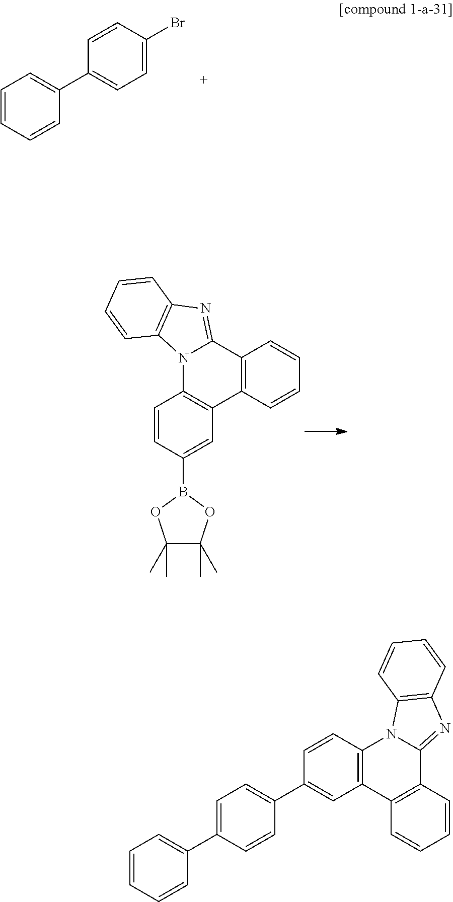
C1(C2=CC3=C(C=C2)N2C(=NC4=C2C=CC=C4)C2=C3C=CC=C2)=CC=C(C2=CC=CC=C2)C=C1.C1=CC(B2OC(C)(C)C(C)(C)O2)=CC2=C1N1C(=NC3=C1C=CC=C3)C1=C2C=CC=C1.C1(C2=CC=C(Br)C=C2)=CC=CC=C1
